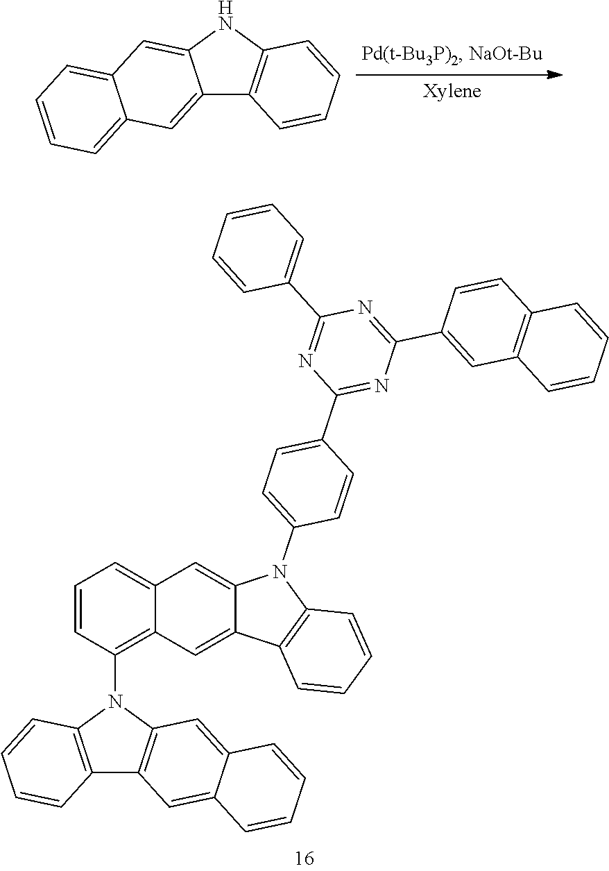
C12=C(N(C3=C4C(=CC=C3)C=C3C(=C4)C4=C(N3C3=CC=C(C5=NC(C6=CC7=C(C=C6)C=CC=C7)=NC(C6=CC=CC=C6)=N5)C=C3)C=CC=C4)C3=C1C=C1C(=C3)C=CC=C1)C=CC=C2.N1C2=CC3=CC=CC=C3C=C2C2=C1C=CC=C2
